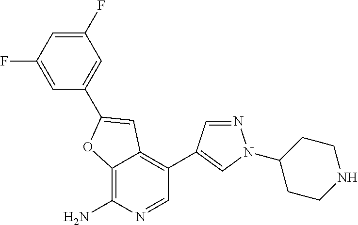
C1(F)=CC(F)=CC(C2=CC3=C(C4=CN(C5CCNCC5)N=C4)C=NC(N)=C3O2)=C1
